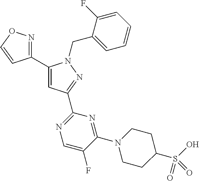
C1(C2=NOC=C2)=CC(C2=NC=C(F)C(N3CCC(S(O)(=O)=O)CC3)=N2)=NN1CC1=CC=CC=C1F
